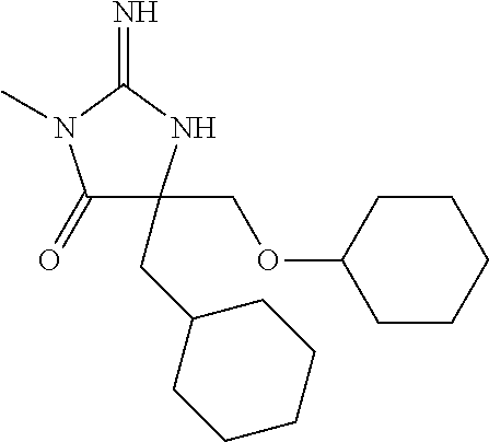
C1(=O)C(CC2CCCCC2)(COC2CCCCC2)NC(=N)N1C
